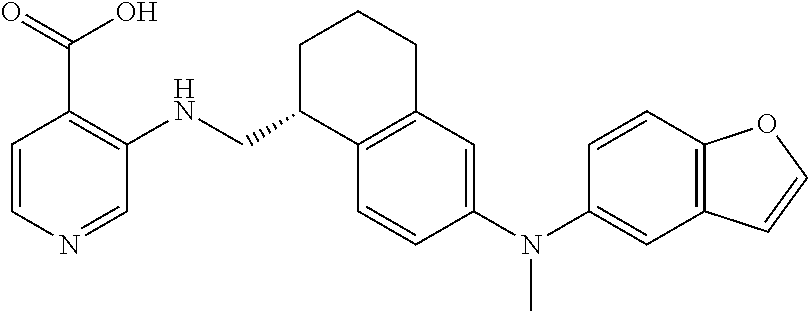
C1C(CNC2=C(C(=O)O)C=CN=C2)C2=C(CC1)C=C(N(C1=CC3=C(C=C1)OC=C3)C)C=C2
